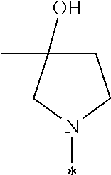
C1C(O)(C)CN(*)C1
